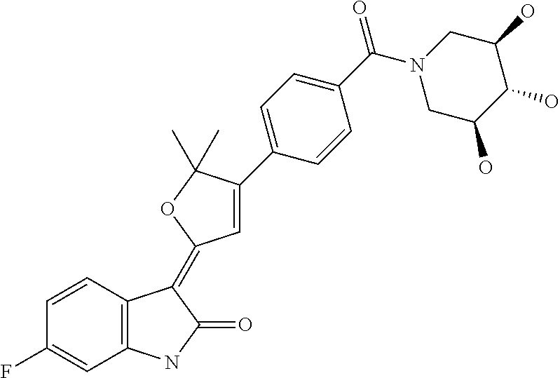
C1(F)=CC2=C(C=C1)C(=C1C=C(C3=CC=C(C(N4CC(O)C(O)C(O)C4)=O)C=C3)C(C)(C)O1)C(=O)N2
